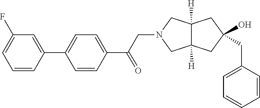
C1=C(CC2(O)CC3([H])C([H])(CN(CC(C4=CC=C(C5=CC(F)=CC=C5)C=C4)=O)C3)C2)C=CC=C1
